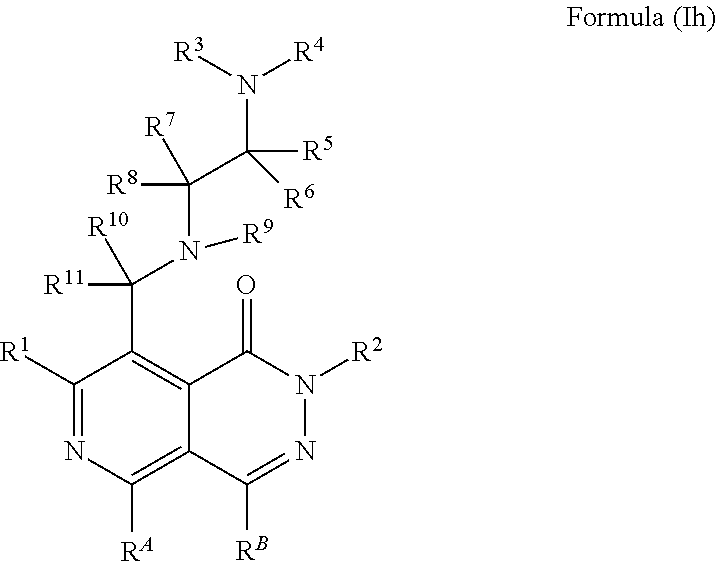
C1([R1])=NC([RA])=C2C(=C1C(N(C(C([R5])([R6])N([R3])[R4])([R7])[R8])[R9])([R11])[R10])C(=O)N([R2])N=C2[RB]
